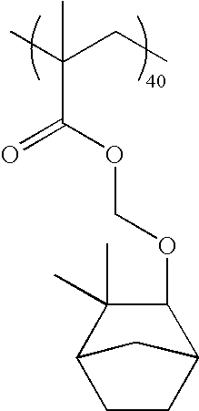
CC(CC)(C(OCOC1C(C)(C)C2CCC1C2)=O)C
